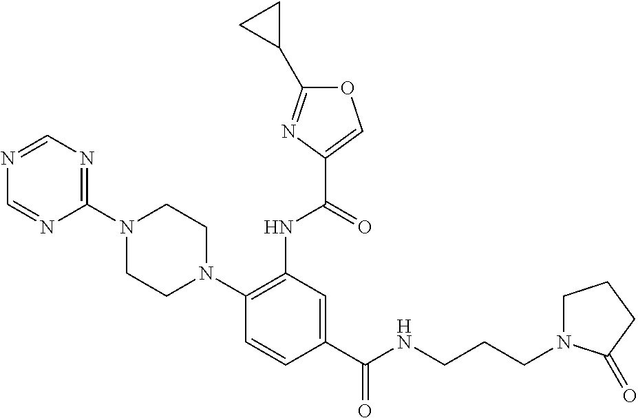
C1=NC(N2CCN(C3=C(NC(=O)C4=COC(C5CC5)=N4)C=C(C(NCCCN4CCCC4=O)=O)C=C3)CC2)=NC=N1
